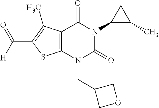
C12=C(N(CC3COC3)C(=O)N(C3C(C)C3)C1=O)SC(C([H])=O)=C2C
